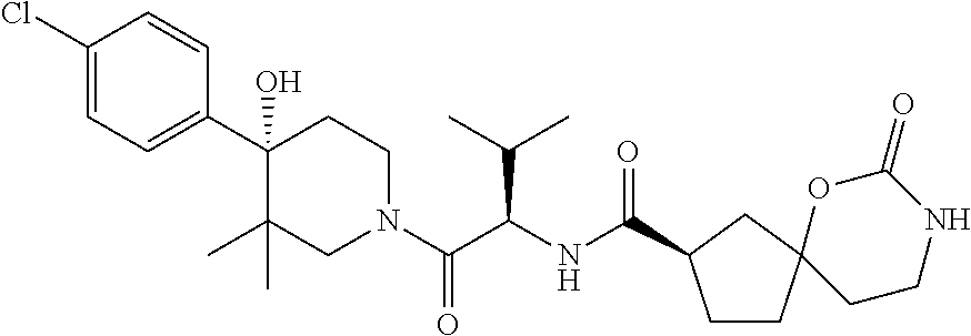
C1CC2(CC1C(NC(C(N1CCC(C3=CC=C(Cl)C=C3)(O)C(C)(C)C1)=O)C(C)C)=O)CCNC(=O)O2
